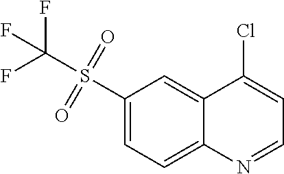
C1(S(C(F)(F)F)(=O)=O)=CC=C2C(=C1)C(Cl)=CC=N2
